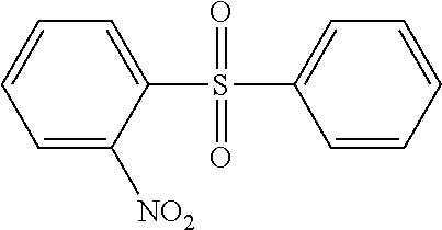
C1=C([NO2])C(S(=O)(=O)C2=CC=CC=C2)=CC=C1
